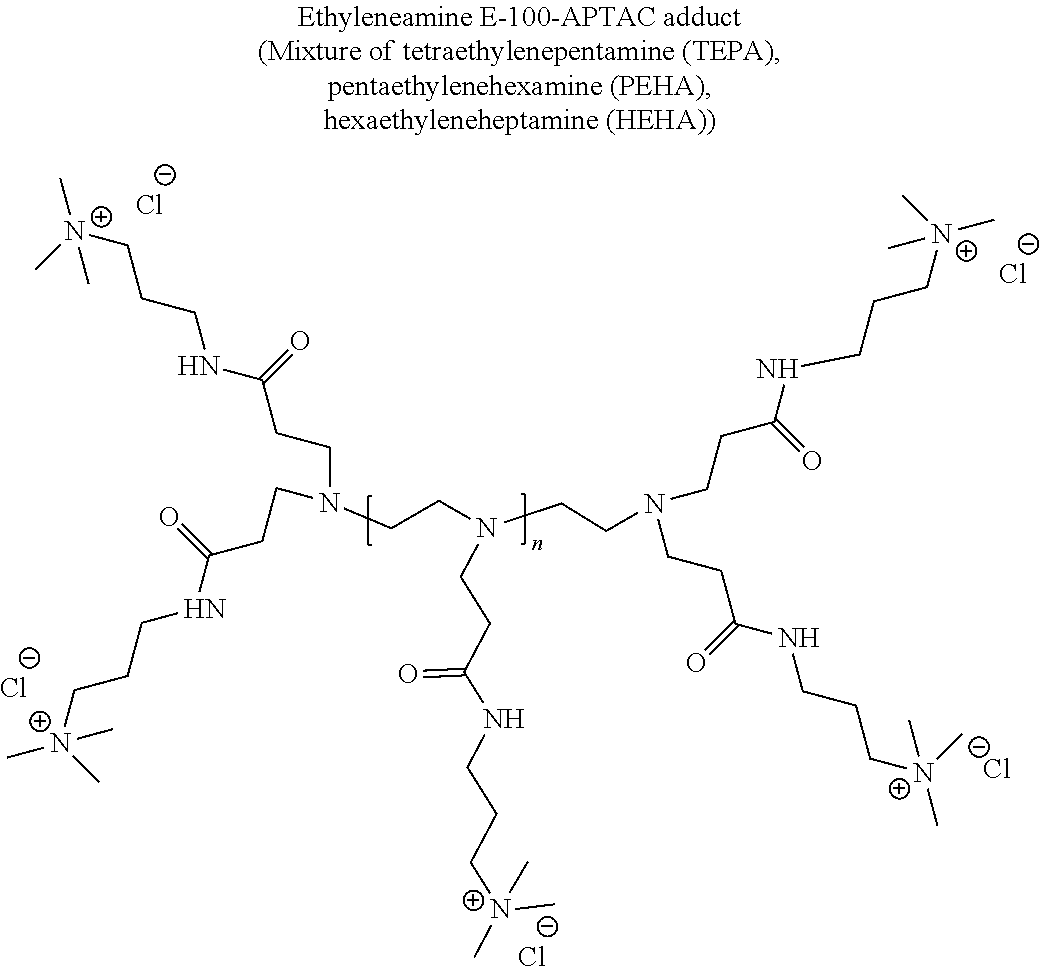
[Cl-].[Cl-].[Cl-].[Cl-].[Cl-].N(CCN(CCN(CCC(NCCC[N+](C)(C)C)=O)CCC(NCCC[N+](C)(C)C)=O)CCC(NCCC[N+](C)(C)C)=O)(CCC(NCCC[N+](C)(C)C)=O)CCC(NCCC[N+](C)(C)C)=O
